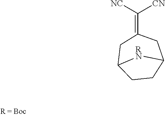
C(=C1CC2CCC(C1)[RN]2)([NC])[CN]
